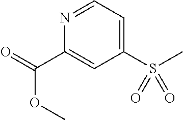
N1=CC=C(S(=O)(=O)C)C=C1C(=O)OC
